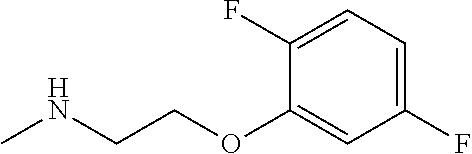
CNCCOC1=CC(F)=CC=C1F
